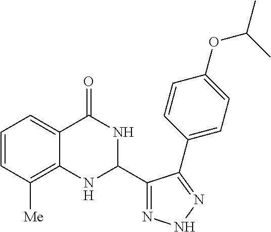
C1=CC([Me])=C2C(=C1)C(=O)NC(C1=NNN=C1C1=CC=C(OC(C)C)C=C1)N2
